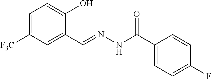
C1=C([F3C])C=C(C=NNC(C2=CC=C(F)C=C2)=O)C(O)=C1
